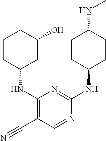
C1CC(NC2=C(C#N)C=NC(NC3CCC(NC)CC3)=N2)CC(O)C1
